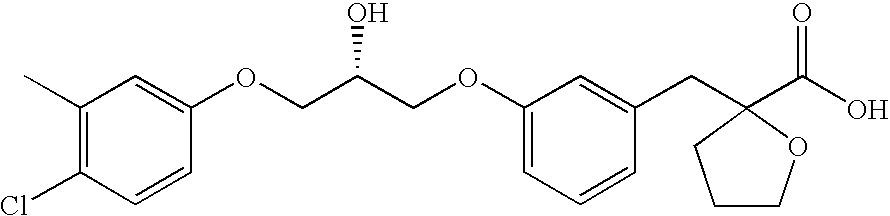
C1(C)=C(Cl)C=CC(OCC(COC2=CC=CC(CC3(C(O)=O)CCCO3)=C2)O)=C1
